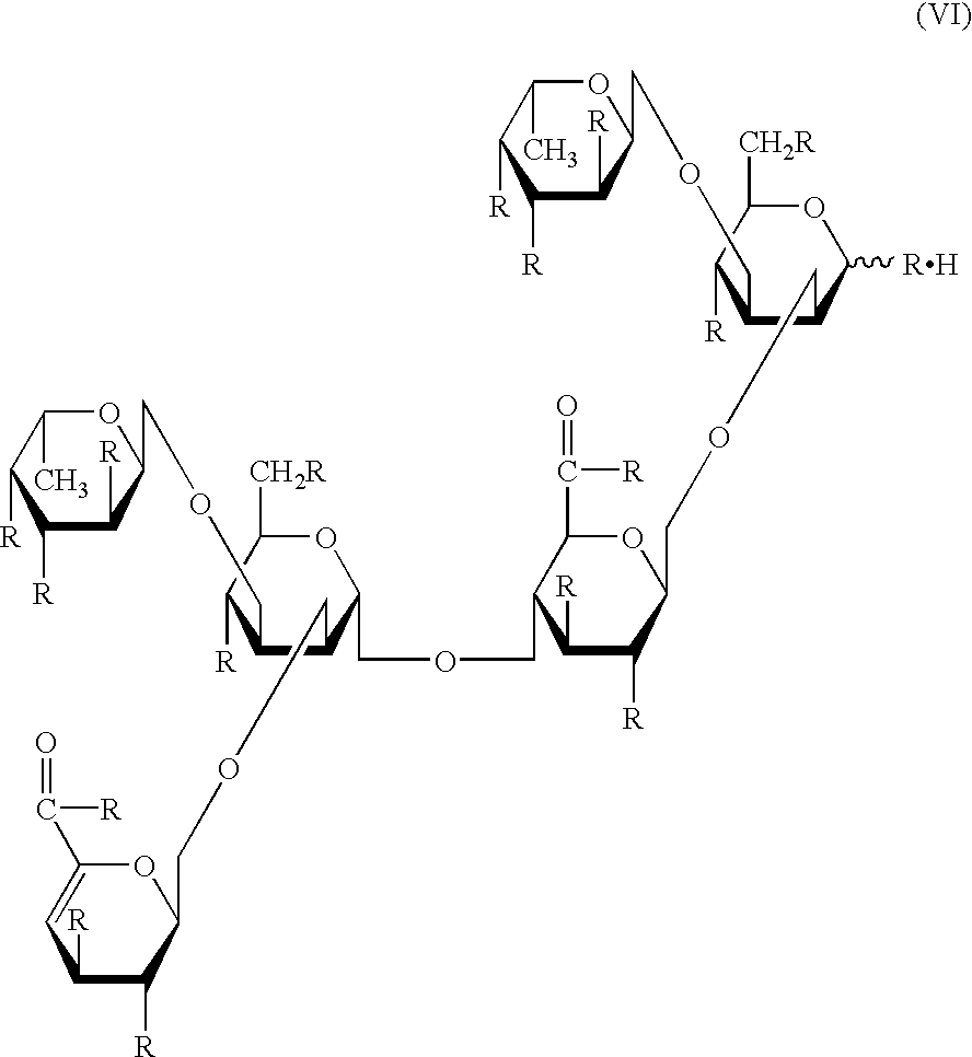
C1([R])C(COCC2C([R])C([R])C([R])C(C)O2)C(COCC2C([R])C([R])C(CCOCC3C(COCC4C([R])C([R])C=C(C(=O)[R])O4)C(COCC4C([R])C([R])C([R])C(C)O4)C([R])C([CH2R])O3)C(C([R])=O)O2)C([RH])OC1[CH2R]
